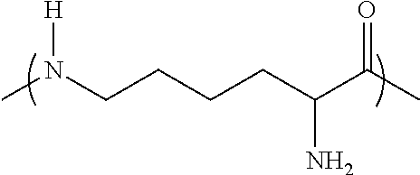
CN(CCCCC(C(C)=O)N)[H]
